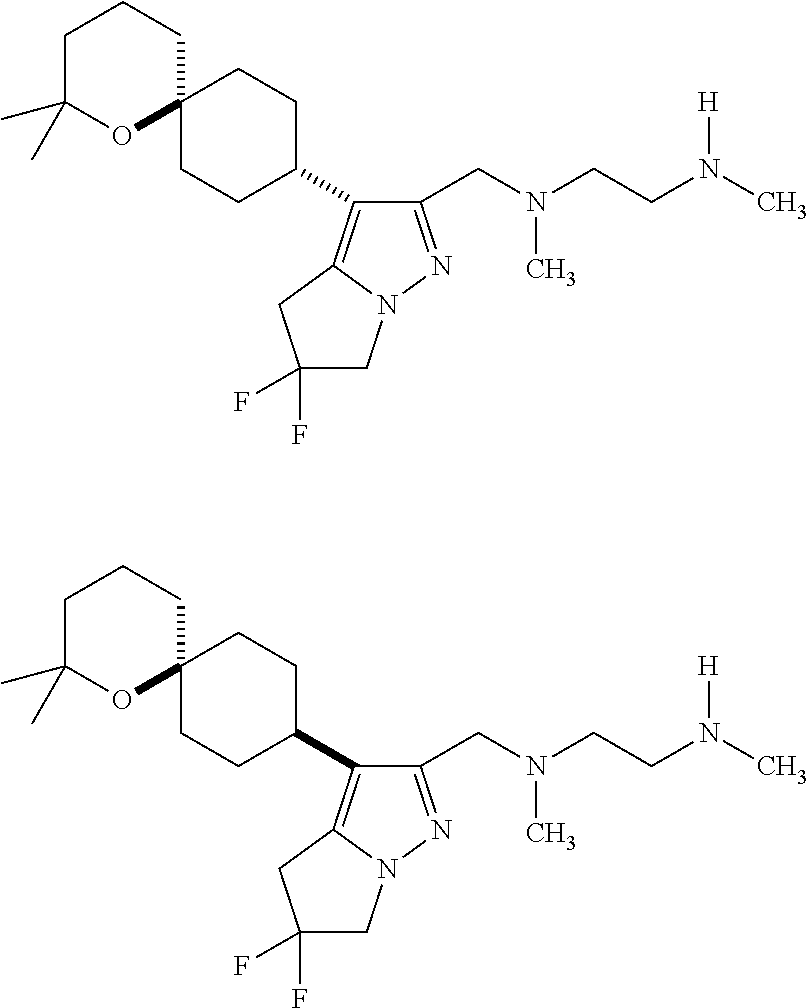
C1C(C)(C)OC2(CC1)CCC(C1=C3N(N=C1CN(CCN(C)[H])C)CC(F)(F)C3)CC2.C1C(C)(C)OC2(CC1)CCC(C1=C3N(N=C1CN(CCN(C)[H])C)CC(F)(F)C3)CC2
